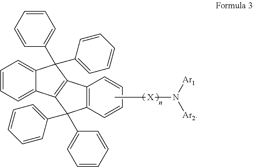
C1=CC=C2C(=C1)C(C1=CC=CC=C1)(C1=CC=CC=C1)C1=C2C(C2=CC=CC=C2)(C2=CC=CC=C2)C2=C1C=CC=C2.C[X]N([Ar1])[Ar2]
